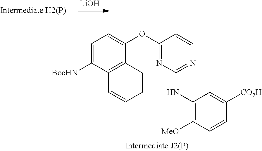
[LiOH].C1=C([BocHN])C2=C(C(OC3=NC(NC4=C([MeO])C=CC([CO2H])=C4)=NC=C3)=C1)C=CC=C2
